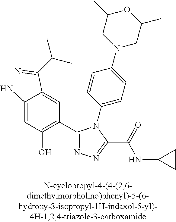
C1=C(N)C(C(=N)C(C)C)=CC(C2=NN=C(C(=O)NC3CC3)N2C2=CC=C(N3CC(C)OC(C)C3)C=C2)=C1O
